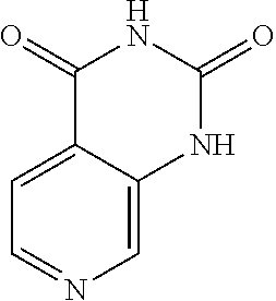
C1=NC=C2C(=C1)C(=O)NC(=O)N2
